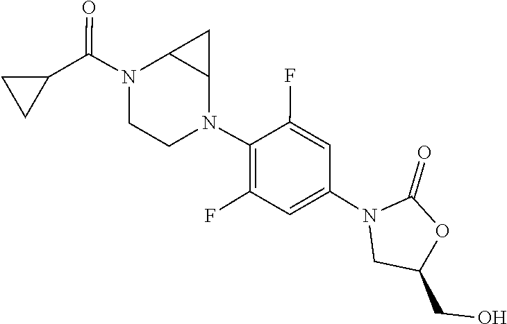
C1(=O)OC(CO)CN1C1=CC(F)=C(N2CCN(C(C3CC3)=O)C3C2C3)C(F)=C1
